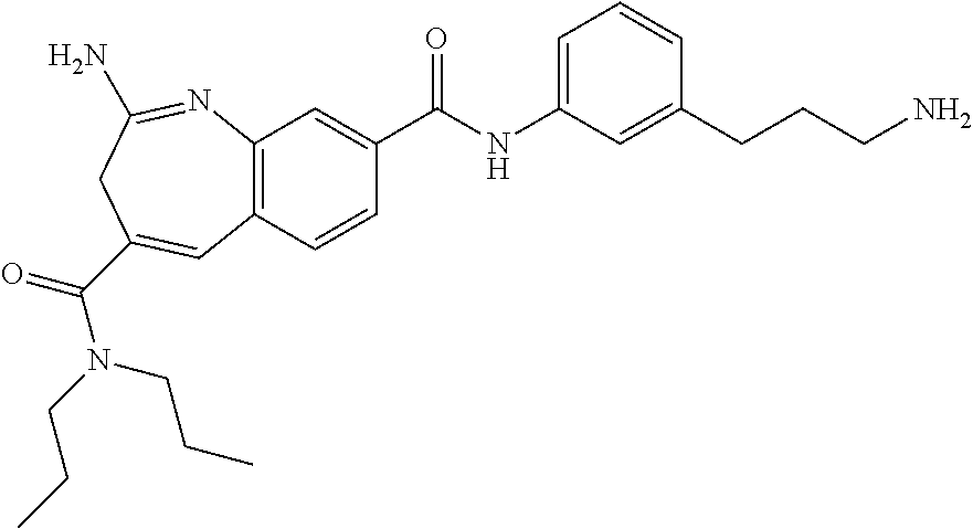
C12=C(C=CC(C(NC3=CC=CC(CCCN)=C3)=O)=C1)C=C(C(N(CCC)CCC)=O)CC(N)=N2
